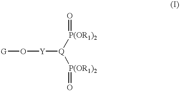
[G]O[Y][Q]([P(OR1)2]=O)[P(OR1)2]=O
